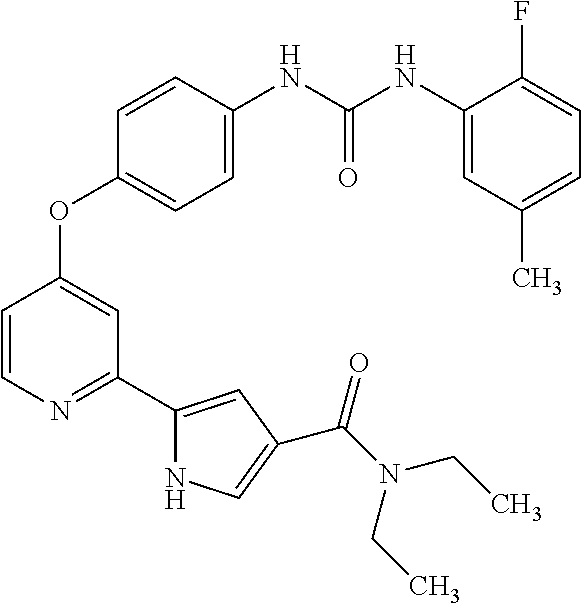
C1=C(NC(NC2=CC(C)=CC=C2F)=O)C=CC(OC2=CC(C3=CC(C(N(CC)CC)=O)=CN3)=NC=C2)=C1
